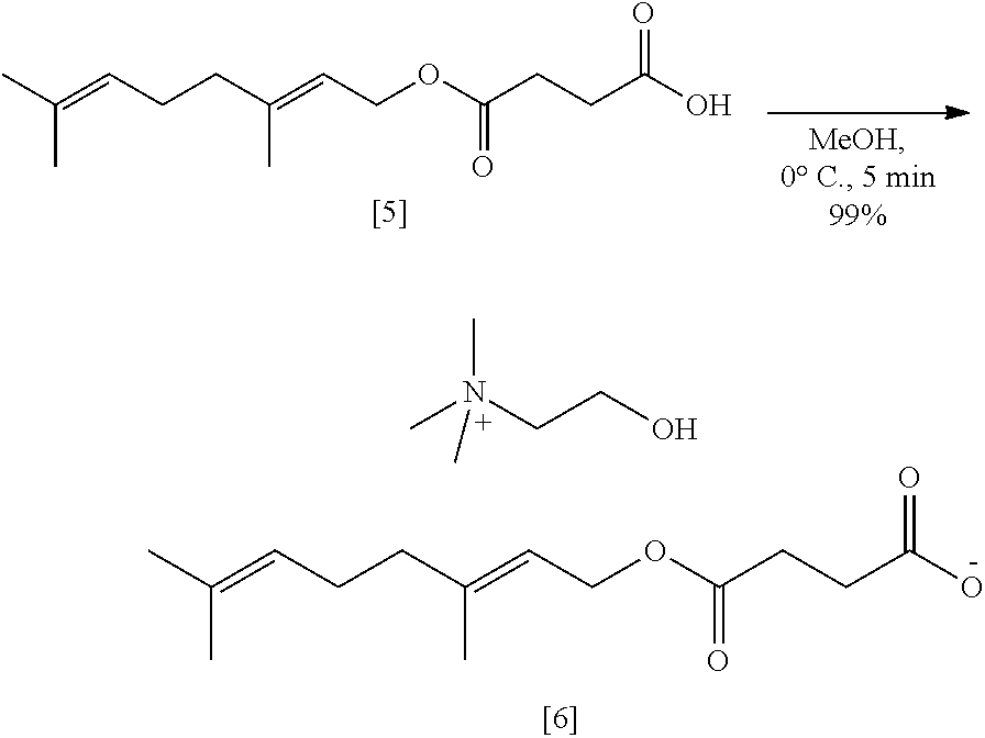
CC(=CCCC(=CCOC(CCC(O)=O)=O)C)C.CC(=CCCC(=CCOC(CCC(O)=O)=O)C)C.CN(CCO)(C)C
